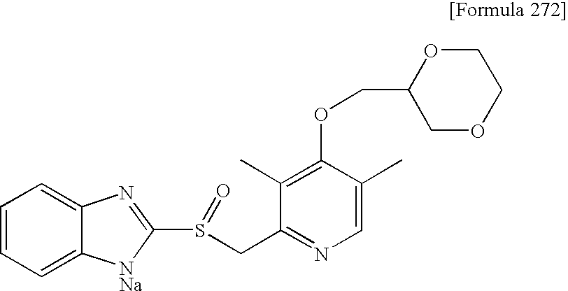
C1=C2C(=CC=C1)[NNa]C(S(CC1=NC=C(C)C(OCC3COCCO3)=C1C)=O)=N2
